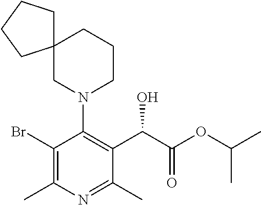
C1(Br)=C(C)N=C(C)C(C(C(OC(C)C)=O)O)=C1N1CCCC2(C1)CCCC2
